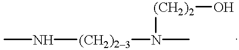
CN[(CH2)23]N(C)[(CH2)2]O
